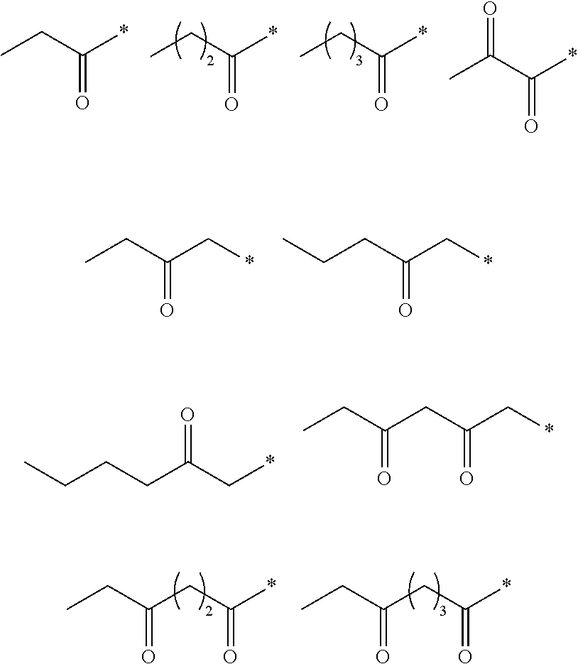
CCC(*)=O.CCC(*)=O.CCC(*)=O.CC(C(*)=O)=O.CCC(C*)=O.C(CC(C*)=O)C.C(CC(C*)=O)CC.C(CC(C*)=O)(CC)=O.C(CC(*)=O)(CC)=O.C(CC(*)=O)(CC)=O
